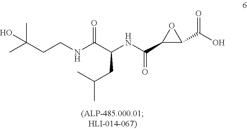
CC(CCNC(C(NC(C1C(C(O)=O)O1)=O)CC(C)C)=O)(C)O
